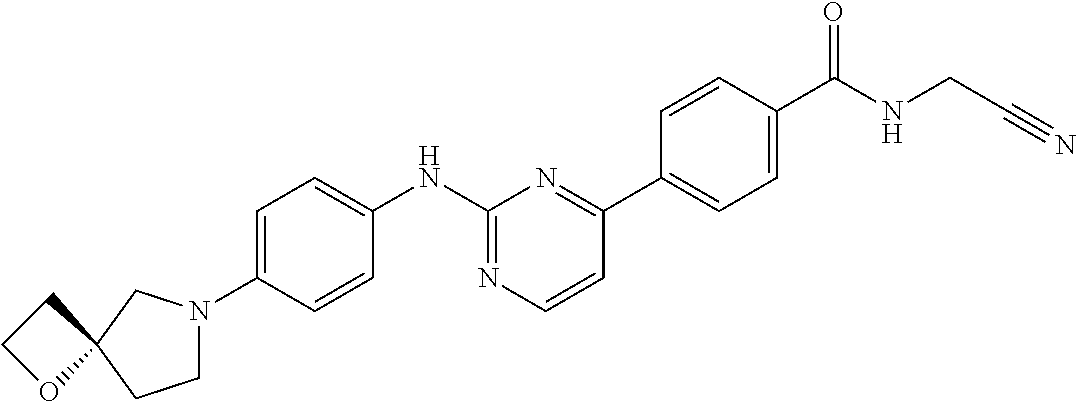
C1=C(N2CCC3(C2)CCO3)C=CC(NC2=NC=CC(C3=CC=C(C(NCC#N)=O)C=C3)=N2)=C1
